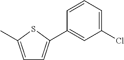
C1=CC=C(Cl)C=C1C1=CC=C(C)S1
